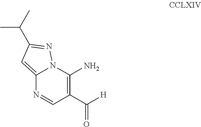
C1(N)=C(C([H])=O)C=NC2=CC(C(C)C)=NN12
